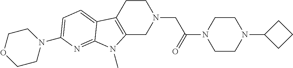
C1CC2=C(CN1CC(N1CCN(C3CCC3)CC1)=O)N(C)C1=NC(N3CCOCC3)=CC=C21
